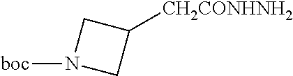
C1([CH2CONHNH2])CN([boc])C1
